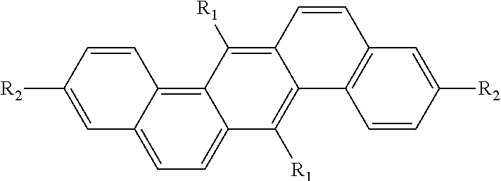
C12=C3C(=CC=C1C([R1])=C1C(=C2[R1])C=CC2=C1C=CC([R2])=C2)C=C([R2])C=C3
